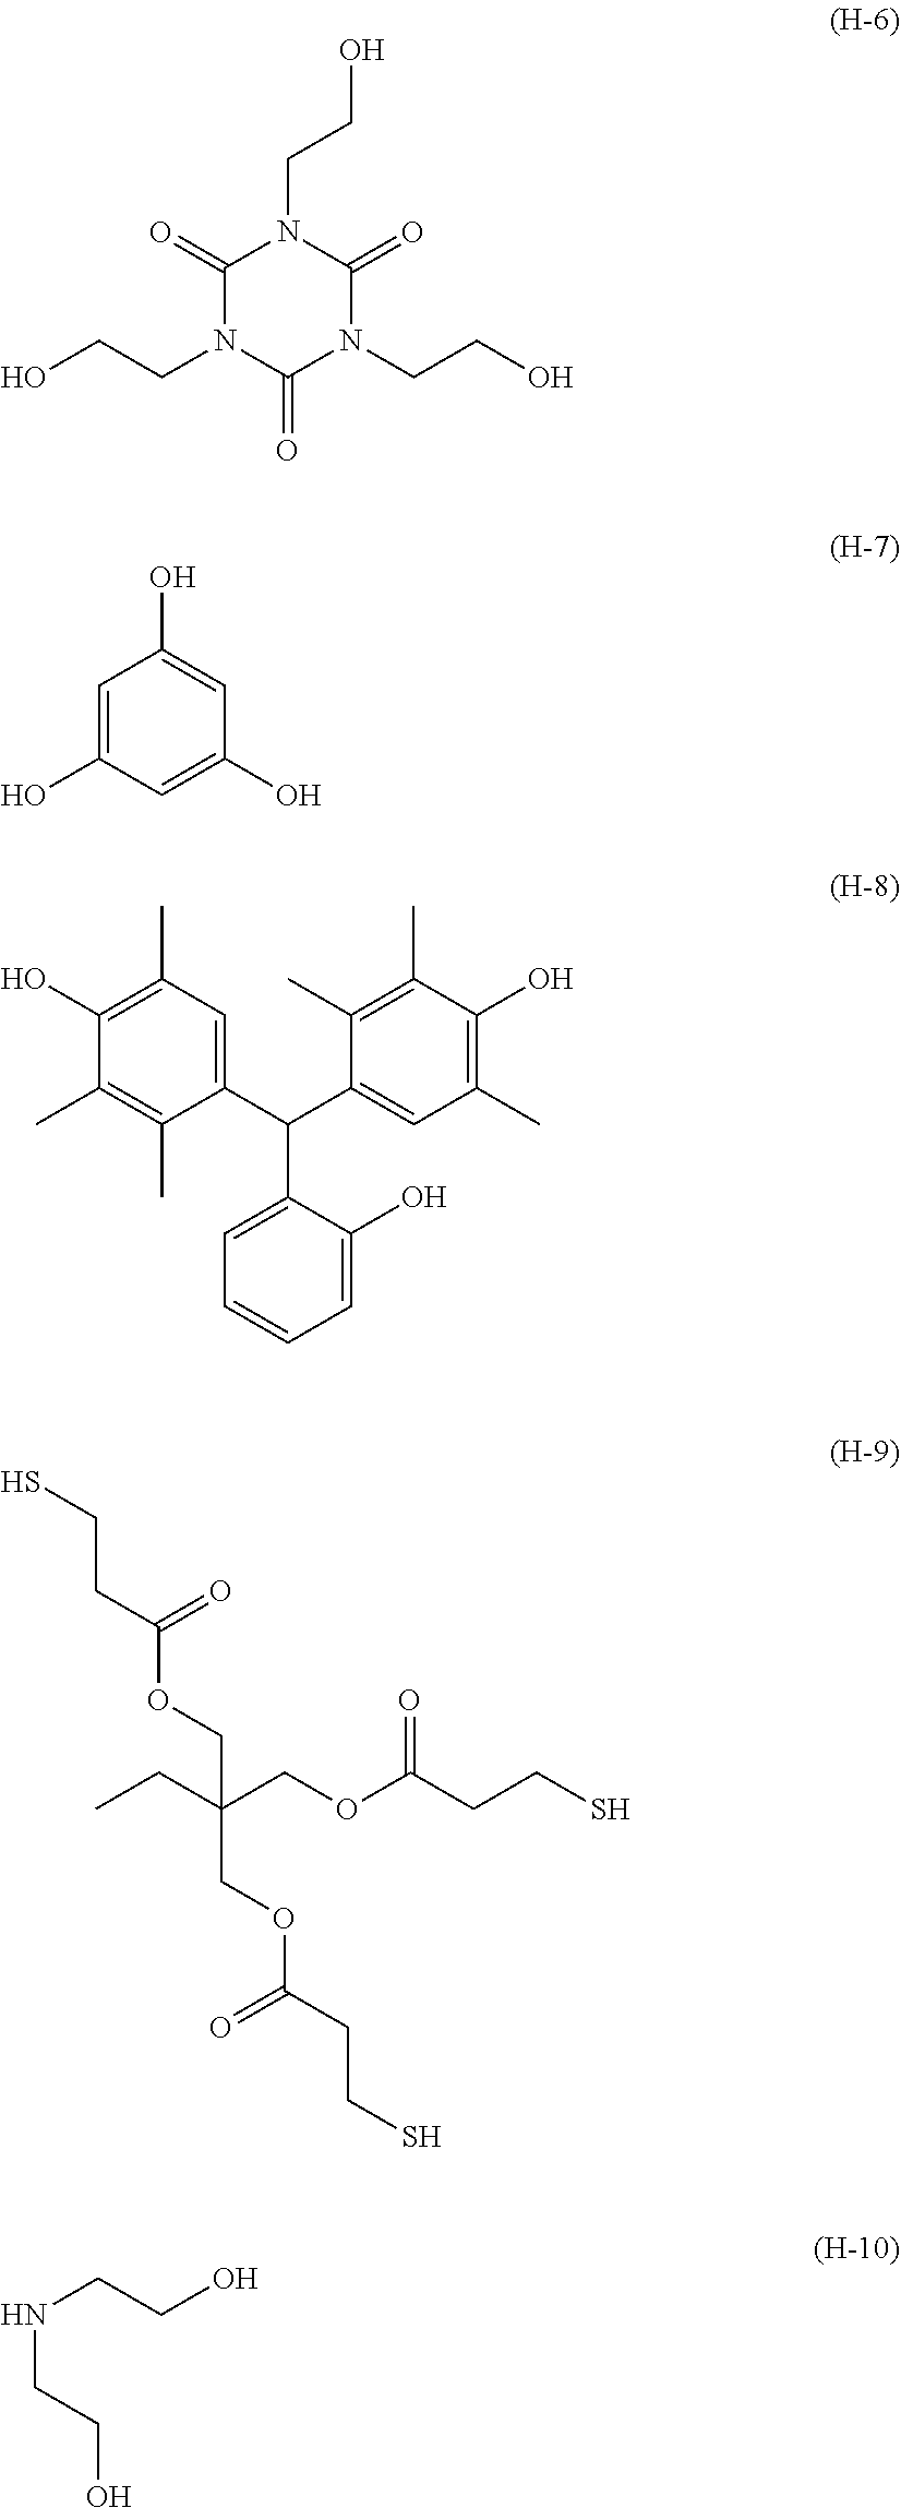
C1(=O)N(CCO)C(=O)N(CCO)C(=O)N1CCO.C1=C(O)C=C(O)C=C1O.CC1=C(O)C(C)=C(C)C(C(C2=CC(C)=C(O)C(C)=C2C)C2=CC=CC=C2O)=C1.CCC(COC(CCS)=O)(COC(CCS)=O)COC(CCS)=O.N(CCO)CCO
